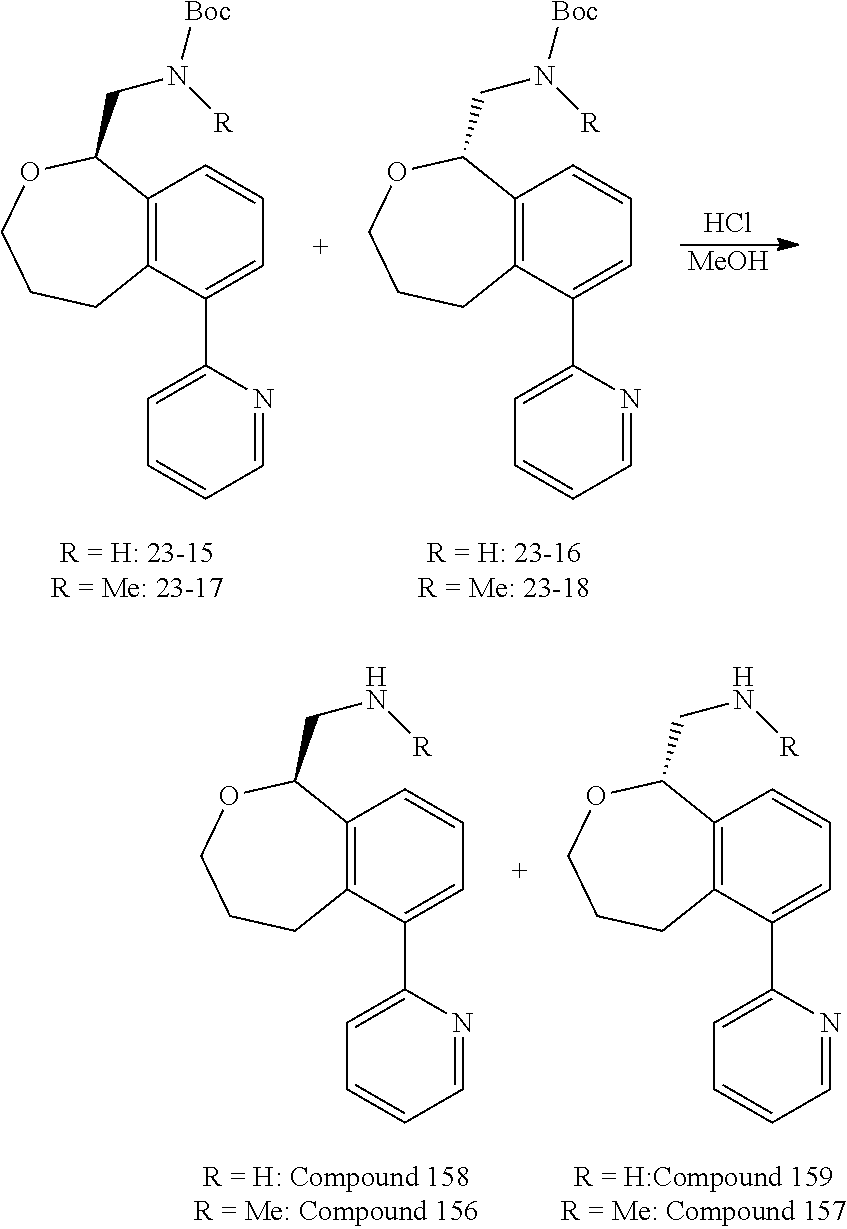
Cl.[MeOH].C12=C(C(C3=CC=CC=N3)=CC=C1)CCCOC2CN([Boc])[R].C12=C(C(C3=CC=CC=N3)=CC=C1)CCCOC2CN([Boc])[R].C12=C(C(C3=CC=CC=N3)=CC=C1)CCCOC2CN[R].C12=C(C(C3=CC=CC=N3)=CC=C1)CCCOC2CN[R]
